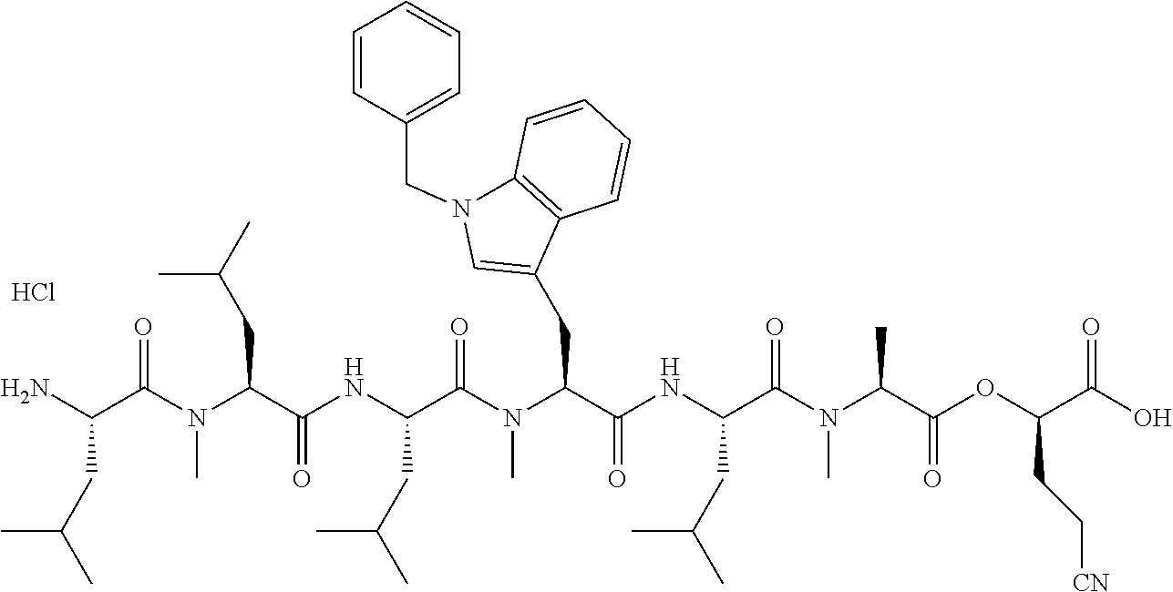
NC(C(N(C(C(NC(C(N(C(C(NC(C(N(C(C(OC(C(O)=O)CC[CN])=O)C)C)=O)CC(C)C)=O)CC1=CN(CC2=CC=CC=C2)C2=C1C=CC=C2)C)=O)CC(C)C)=O)CC(C)C)C)=O)CC(C)C.Cl
